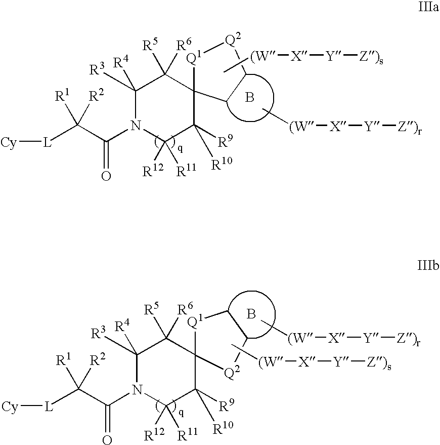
C[(W][X][Y][Z)s].B.C[(W][X][Y][Z)r].C1([R3])([R4])N(C(=O)C([L][Cy])([R1])[R2])C([R11])([R12])C([R9])([R10])C2(C1([R5])[R6])[Q1][Q2]CC2.C[(W][X][Y][Z)s].C1([R3])([R4])N(C(=O)C([L][Cy])([R1])[R2])C([R11])([R12])C([R9])([R10])C2(C1([R5])[R6])[Q1]CC[Q2]2.B.C[(W][X][Y][Z)r]
